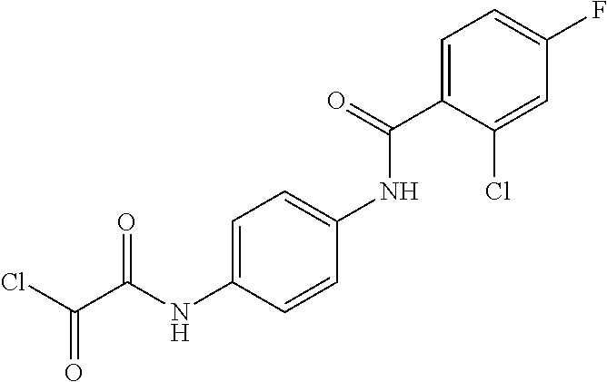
C1=C(NC(=O)C(=O)Cl)C=CC(NC(C2=CC=C(F)C=C2Cl)=O)=C1
